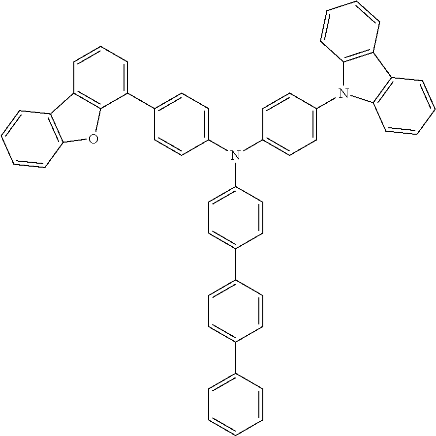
C1=CC(C2=CC=C(C3=CC=C(N(C4=CC=C(C5=CC=CC6=C5OC5=C6C=CC=C5)C=C4)C4=CC=C(N5C6=C(C7=C5C=CC=C7)C=CC=C6)C=C4)C=C3)C=C2)=CC=C1
